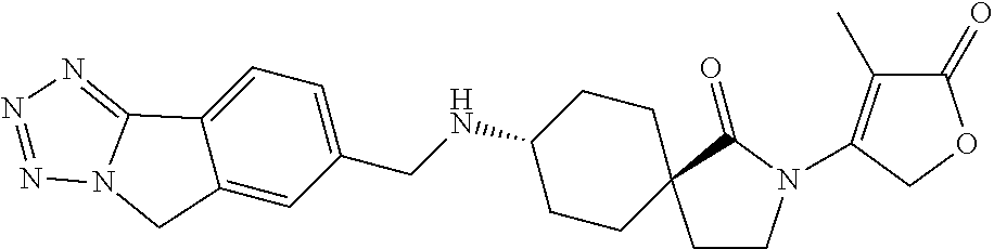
C1=C2C(=CC(CNC3CCC4(CC3)CCN(C3=C(C)C(=O)OC3)C4=O)=C1)CN1C2=NN=N1
